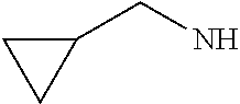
C1(CN)CC1
